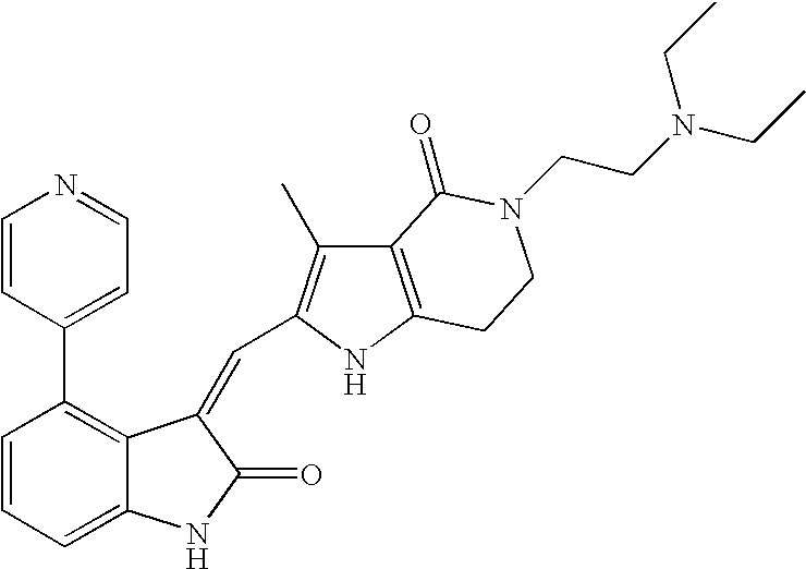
C1=CC(C2=CC=NC=C2)=C2C(=C1)NC(=O)C2=CC1=C(C)C2=C(N1)CCN(CCN(CC)CC)C2=O
